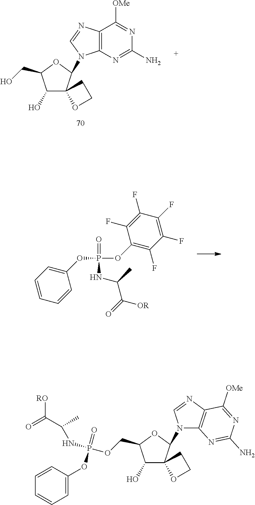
O(P(=O)(OC1=C(F)C(F)=C(F)C(F)=C1F)NC(C(=O)[OR])C)C1=CC=CC=C1.C12=C(N=C(N)N=C1[OMe])N(C1C3(C(O)C(CO)O1)OCC3)C=N2.C1(O)C2(OCC2)C(N2C3=C(N=C2)C([OMe])=NC(N)=N3)OC1COP(NC(C(=O)[RO])C)(=O)OC1=CC=CC=C1
